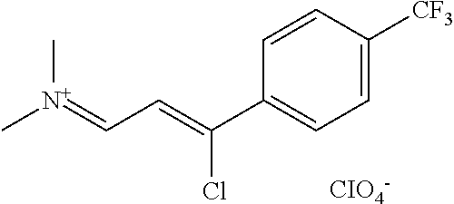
C1(C(Cl)=CC=[N+](C)C)=CC=C([CF3])C=C1.[CIO4-]
